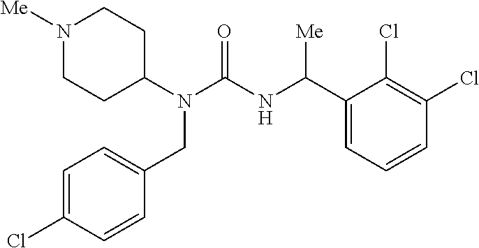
N1([Me])CCC(N(C(=O)NC(C2=CC=CC(Cl)=C2Cl)[Me])CC2=CC=C(Cl)C=C2)CC1
